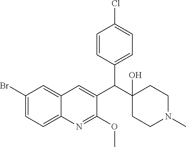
C1(Br)=CC=C2C(=C1)C=C(C(C1(O)CCN(C)CC1)C1=CC=C(Cl)C=C1)C(OC)=N2
